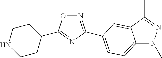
N1=C(C2=CC=C3N(C)N=C(C)C3=C2)N=C(C2CCNCC2)O1
